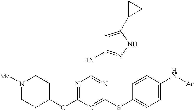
O(C1=NC(NC2=NNC(C3CC3)=C2)=NC(SC2=CC=C(N[Ac])C=C2)=N1)C1CCN([Me])CC1
